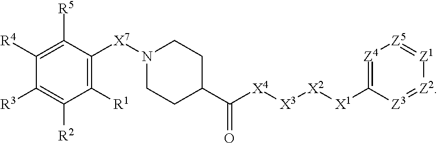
C1([R1])=C([X7]N2CCC(C([X4][X3][X2][X1]C3=[Z4][Z5]=[Z1][Z2]=[Z3]3)=O)CC2)C([R5])=C([R4])C([R3])=C1[R2]
